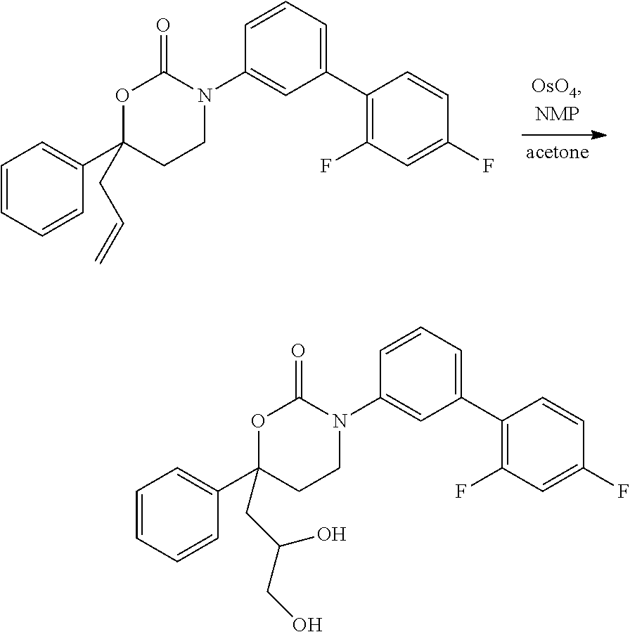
C1=CC=CC(C2(CC=C)CCN(C3=CC(C4=C(F)C=C(F)C=C4)=CC=C3)C(=O)O2)=C1.C1=CC=CC(C2(CC(CO)O)CCN(C3=CC(C4=C(F)C=C(F)C=C4)=CC=C3)C(=O)O2)=C1
